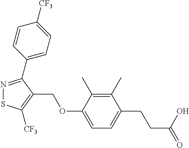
N1=C(C2=CC=C([CF3])C=C2)C(COC2=CC=C(CCC(=O)O)C(C)=C2C)=C([CF3])S1
